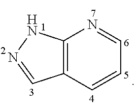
C12=C(C=CC=N1)C=NN2
